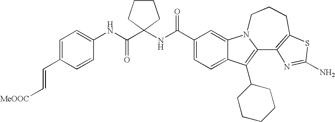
C12=CC=C(C(NC3(C(NC4=CC=C(C=C[MeOOC])C=C4)=O)CCCC3)=O)C=C1N1C(=C2C2CCCCC2)C2=C(CCC1)SC(N)=N2
